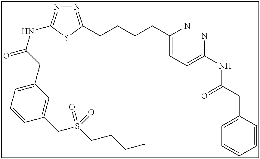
N1=C(CCCCC(=CC=C(N)NC(CC2=CC=CC=C2)=O)N)SC(NC(=O)CC2=CC=CC(CS(CCCC)(=O)=O)=C2)=N1
